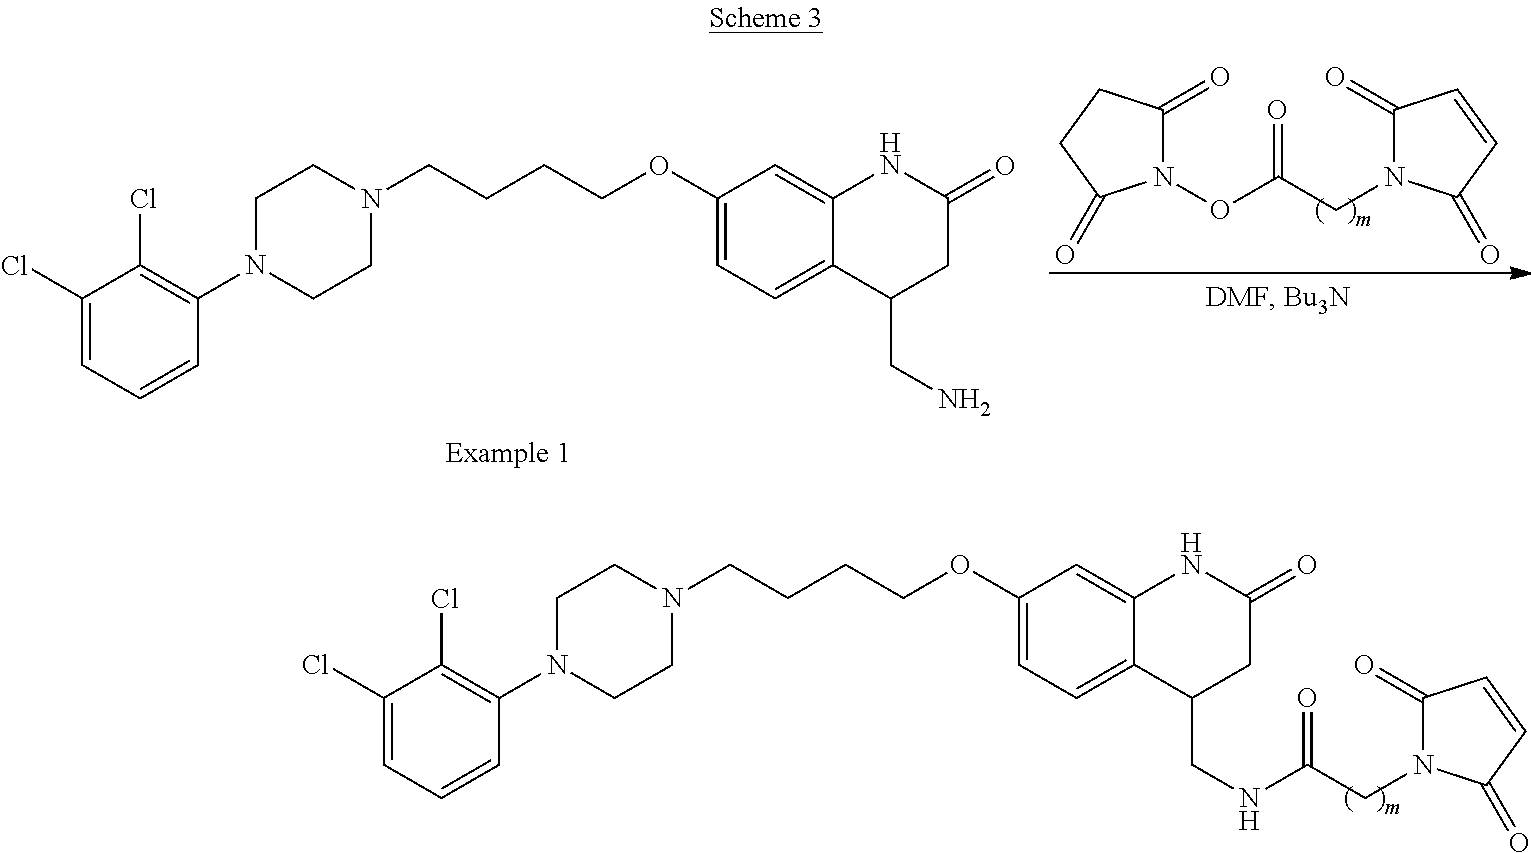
C1(Cl)=CC=CC(N2CCN(CCCCOC3=CC=C4C(=C3)NC(=O)CC4CNC(CN3C(=O)C=CC3=O)=O)CC2)=C1Cl.C1(Cl)=CC=CC(N2CCN(CCCCOC3=CC=C4C(=C3)NC(=O)CC4CN)CC2)=C1Cl.C(CN1C(=O)C=CC1=O)(=O)ON1C(=O)CCC1=O
